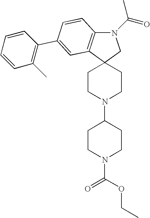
N1(C(=O)C)C2=C(C3(C1)CCN(C1CCN(C(=O)OCC)CC1)CC3)C=C(C1=C(C)C=CC=C1)C=C2
